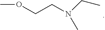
N(CCOC)(CC)C
